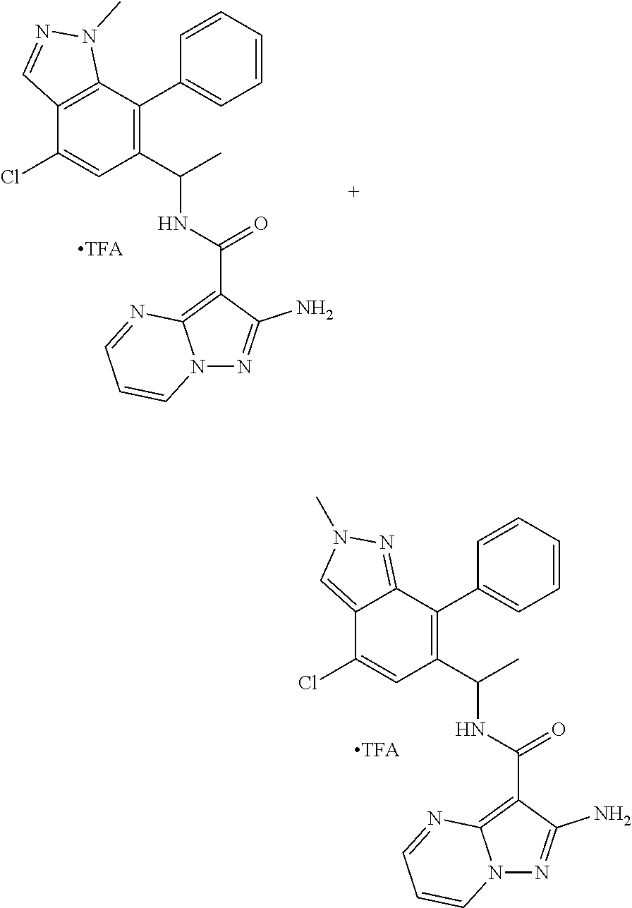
C12=C(C(C3=CC=CC=C3)=C(C(C)NC(C3=C4N(N=C3N)C=CC=N4)=O)C=C1Cl)N(C)N=C2.C12=CN(C)N=C1C(C1=CC=CC=C1)=C(C(C)NC(C1=C3N(N=C1N)C=CC=N3)=O)C=C2Cl
